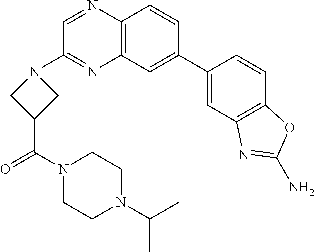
C1(C2=CC3=C(C=C2)N=CC(N2CC(C(=O)N4CCN(C(C)C)CC4)C2)=N3)=CC2=C(C=C1)OC(N)=N2
